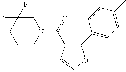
C1CCN(C(=O)C2=C(C3=CC=C(C)C=C3)ON=C2)CC1(F)F
